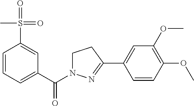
C1=CC=C(C(=O)N2CCC(C3=CC(OC)=C(OC)C=C3)=N2)C=C1S(C)(=O)=O
